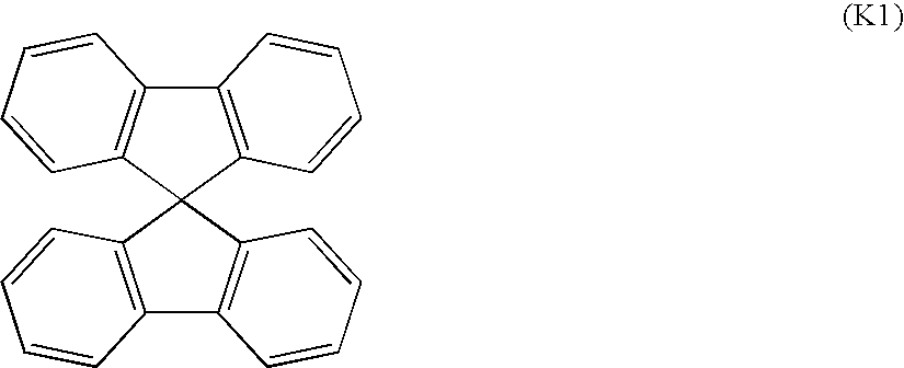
C12=C(C3(C4=C1C=CC=C4)C1=C(C4=C3C=CC=C4)C=CC=C1)C=CC=C2
